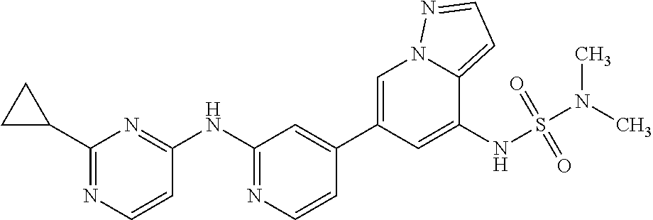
C1(C2CC2)=NC=CC(NC2=NC=CC(C3=CN4C(=CC=N4)C(NS(N(C)C)(=O)=O)=C3)=C2)=N1
